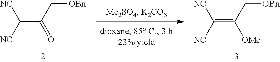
C(C(C[OBn])=O)([NC])[NC].C(=C(C[OBn])[OMe])([NC])[NC]
